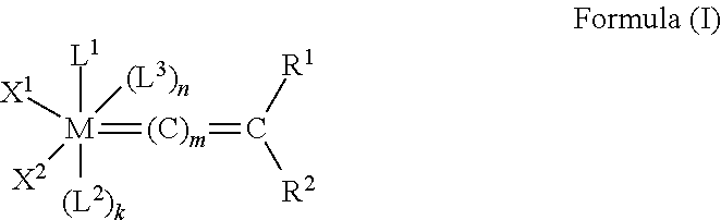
[M](=[(C)m]=C([R2])[R1])([X1])([X2])([L1])([(L3)n])[(L2)k]
